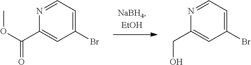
C1=NC(C(OC)=O)=CC(Br)=C1.C1=NC(CO)=CC(Br)=C1
